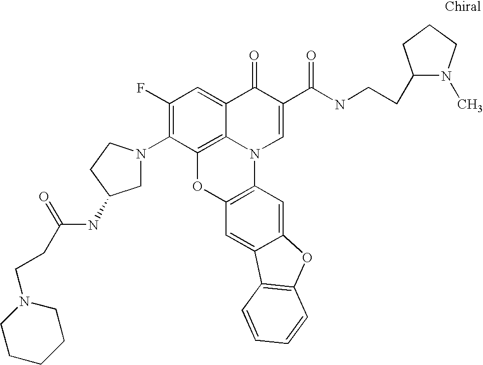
C1(F)=C(N2CC(NC(=O)CCN3CCCCC3)CC2)C2=C3C(=C1)C(=O)C(C(=O)NCCC1N(C)CCC1)=CN3C1=C(O2)C=C2C(=C1)OC1=C2C=CC=C1
